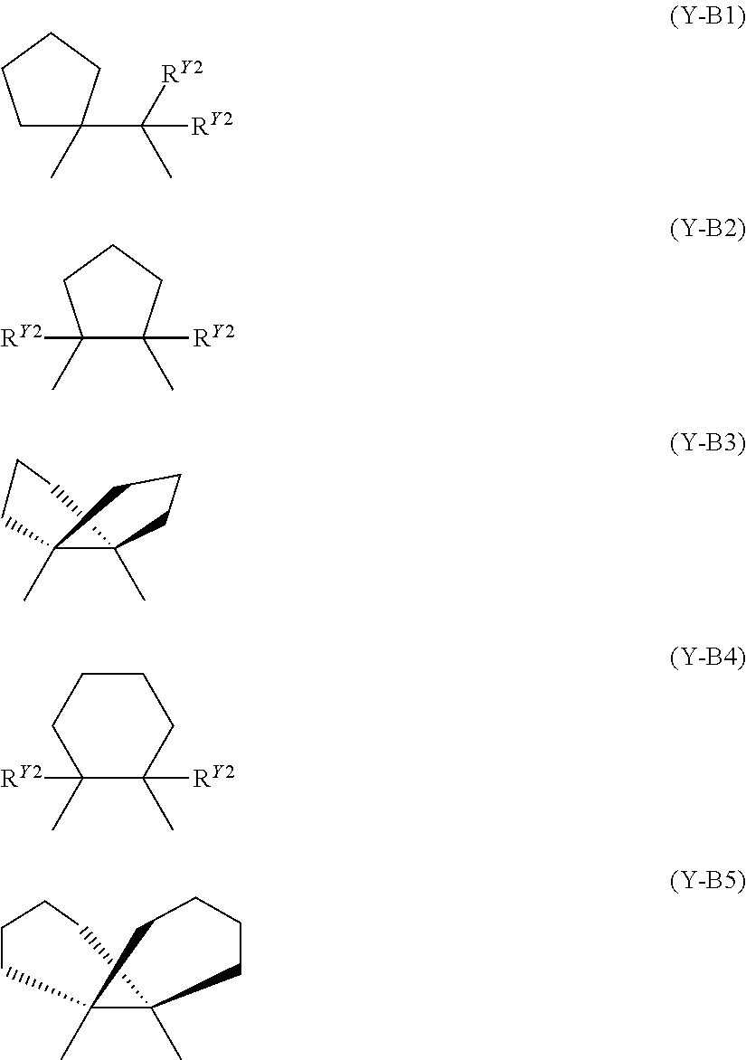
C1C(C)(C([RY2])(C)[RY2])CCC1.C1([RY2])(C)C([RY2])(C)CCC1.C12(C)CCCC1(C)CCC2.C1([RY2])(C)C([RY2])(C)CCCC1.C12(C)CCCCC1(C)CCCC2
